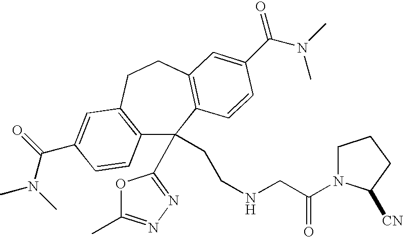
C12=C(CCC3=C(C1(CCNCC(=O)N1CCCC1[CN])C1=NN=C(C)O1)C=CC(C(=O)N(C)C)=C3)C=C(C(N(C)C)=O)C=C2
